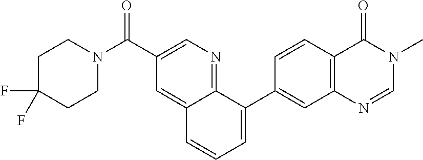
C1=NC2=C(C=CC(C3=CC=CC4=CC(C(N5CCC(F)(F)CC5)=O)=CN=C43)=C2)C(=O)N1C
